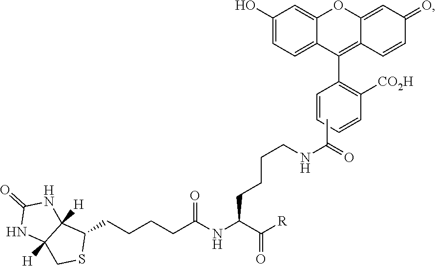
C1(O)=CC=C2C(=C1)OC1=CC(=O)C=CC1=C2C1=C([CO2H])C=CC=C1.O=C(NC(C([R])=O)CCCCNC(=O)C)CCCCC1C2([H])C([H])(CS1)NC(=O)N2
